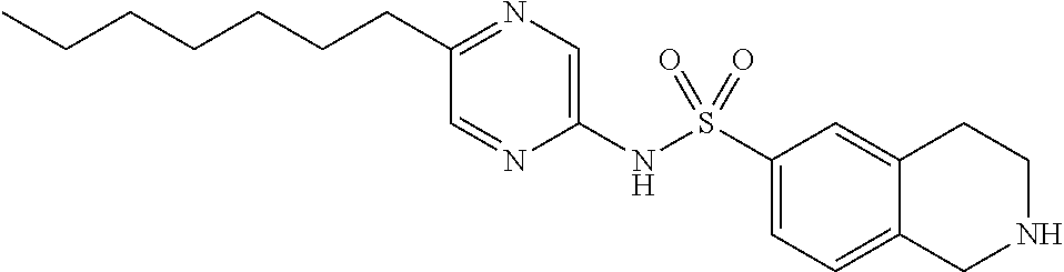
C1(NS(C2=CC=C3C(=C2)CCNC3)(=O)=O)=CN=C(CCCCCCC)C=N1
